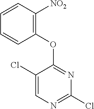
C1(OC2=NC(Cl)=NC=C2Cl)=C([NO2])C=CC=C1
